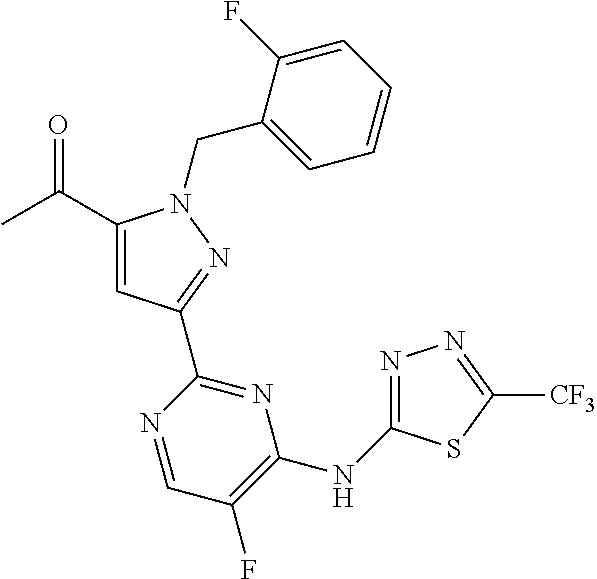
C(C1=CC(C2=NC(NC3=NN=C([CF3])S3)=C(F)C=N2)=NN1CC1=CC=CC=C1F)(C)=O
